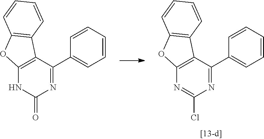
C1=CC=CC(C2=NC(Cl)=NC3=C2C2=C(O3)C=CC=C2)=C1.C1=CC=CC(C2=NC(=O)NC3=C2C2=C(O3)C=CC=C2)=C1
